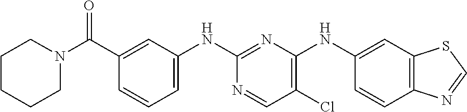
C12=C(N=CS1)C=CC(NC1=C(Cl)C=NC(NC3=CC=CC(C(N4CCCCC4)=O)=C3)=N1)=C2
